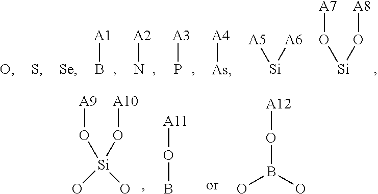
O([Si](O[A10])(O)O)[A9].O(B)[A11].O(B(O)O)[A12].[A1]B.[A2]N.[A3]P.[A4][As].[A5][Si][A6].O([Si]O[A8])[A7]
